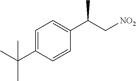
C1=C(C(C)(C)C)C=CC(C(C[NO2])C)=C1
